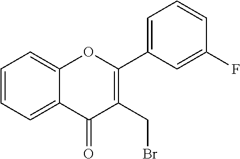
C1=CC=C2C(=C1)C(=O)C(CBr)=C(C1=CC=CC(F)=C1)O2
